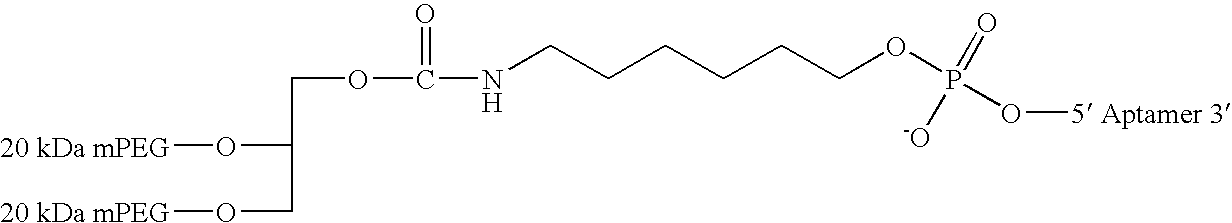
[20 kDa mPEG]OC(CO[20 kDa mPEG])COC(=O)NCCCCCCOP(O[5 Aptamer 3])(=O)[-O]
